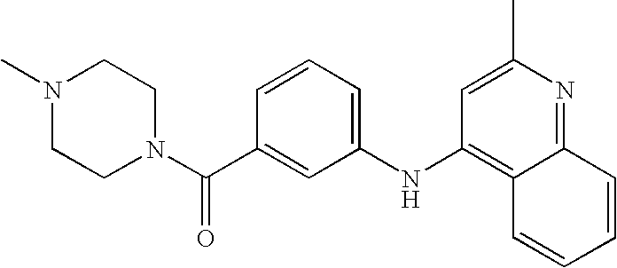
N1(C)CCN(C(C2=CC(NC3=C4C(=NC(C)=C3)C=CC=C4)=CC=C2)=O)CC1
